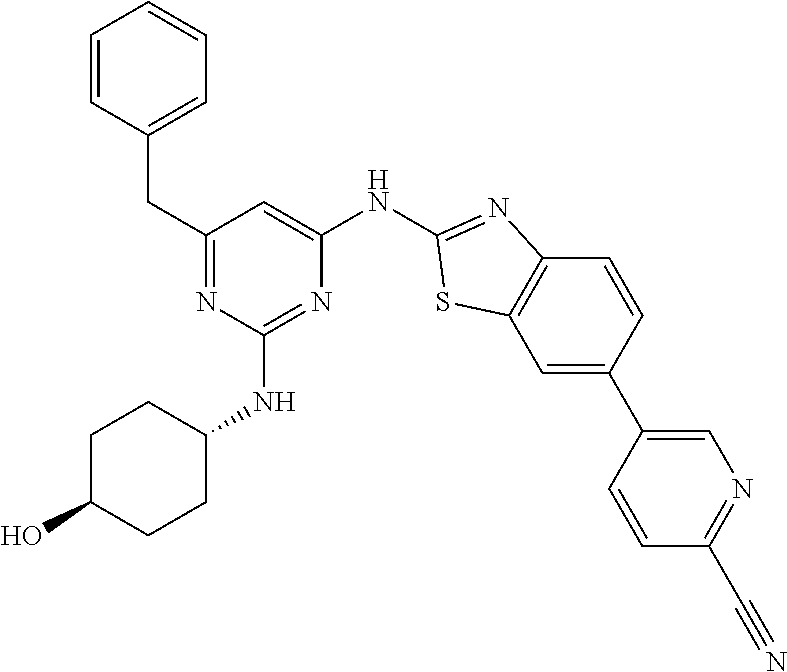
C1=C(C2=CN=C(C#N)C=C2)C=CC2=C1SC(NC1=CC(CC3=CC=CC=C3)=NC(NC3CCC(O)CC3)=N1)=N2
